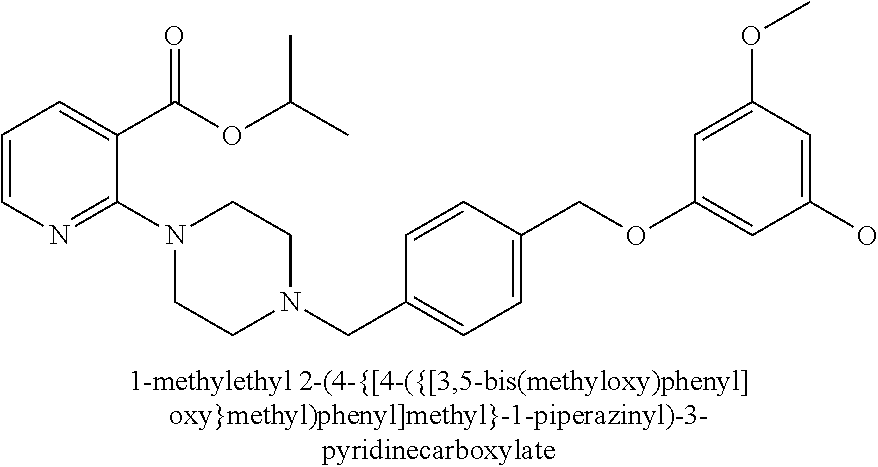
C1=CN=C(N2CCN(CC3=CC=C(COC4=CC(O)=CC(OC)=C4)C=C3)CC2)C(C(OC(C)C)=O)=C1
